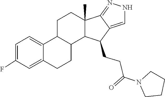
C1CN(C(CCC2C3=CNN=C3C3(C)C2C2C(C4=CC=C(F)C=C4CC2)CC3)=O)CC1
